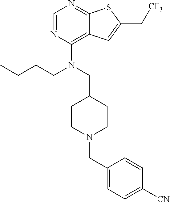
C1=NC(N(CC2CCN(CC3=CC=C([CN])C=C3)CC2)CCCC)=C2C(=N1)SC(C[CF3])=C2
